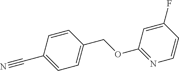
C(C1=CC=C(COC2=NC=CC(F)=C2)C=C1)#N
